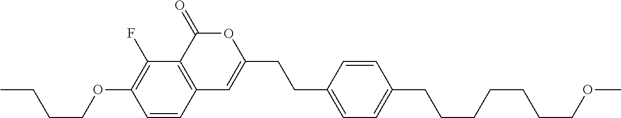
C1=CC2=C(C(F)=C1OCCCC)C(=O)OC(CCC1=CC=C(CCCCCCCOC)C=C1)=C2
